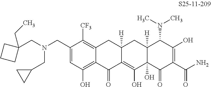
C1(CN(CC2(CC)CCC2)CC2CC2)=CC(O)=C2C(=C1[CF3])CC1([H])C(=C(O)C3(O)C([H])(C1)C(N(C)C)C(O)=C(C(N)=O)C3=O)C2=O
